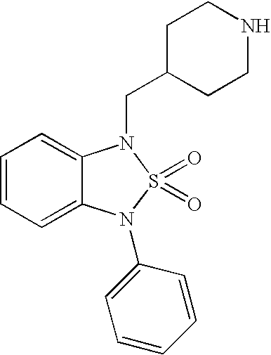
C1=CC=C2C(=C1)N(CC1CCNCC1)S(=O)(=O)N2C1=CC=CC=C1
